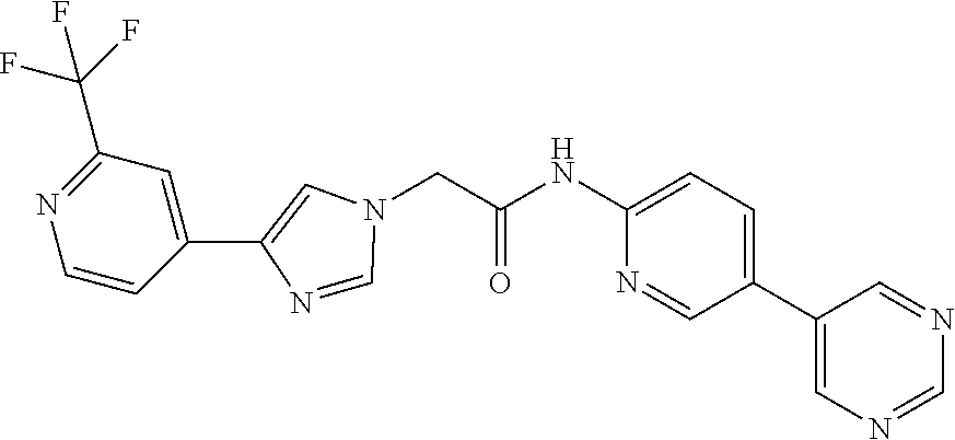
C1=CC(C2=CN(CC(NC3=CC=C(C4=CN=CN=C4)C=N3)=O)C=N2)=CC(C(F)(F)F)=N1
